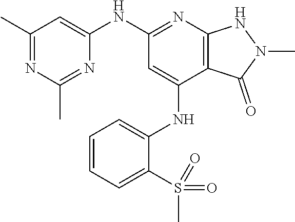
C1(NC2=NC3=C(C(NC4=CC=CC=C4S(C)(=O)=O)=C2)C(=O)N(C)N3)=CC(C)=NC(C)=N1
